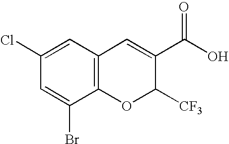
C1(Cl)=CC2=C(C(Br)=C1)OC([CF3])C(C(O)=O)=C2
